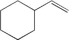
C1CCCC(C=C)C1
